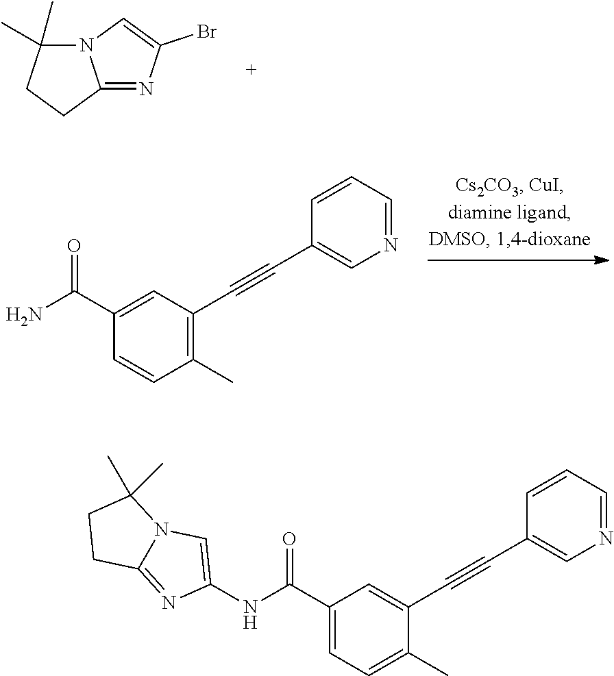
C12=NC(Br)=CN1C(C)(C)CC2.C(N)(=O)C1=CC(C#CC2=CN=CC=C2)=C(C)C=C1.C(NC1=CN2C(=N1)CCC2(C)C)(=O)C1=CC=C(C)C(C#CC2=CN=CC=C2)=C1
